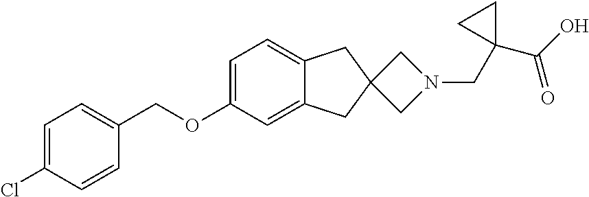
ClC1=CC=C(COC2=CC=C3C(=C2)CC2(C3)CN(CC3(C(O)=O)CC3)C2)C=C1
